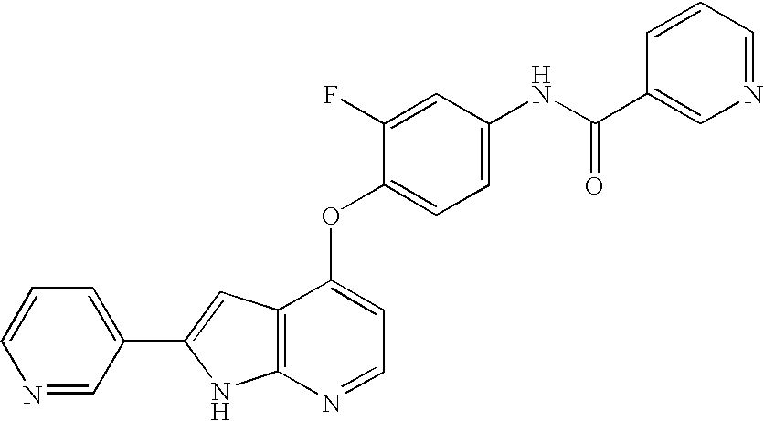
C1(C2=CC=CN=C2)=CC2=C(N1)N=CC=C2OC1=CC=C(NC(C2=CN=CC=C2)=O)C=C1F
